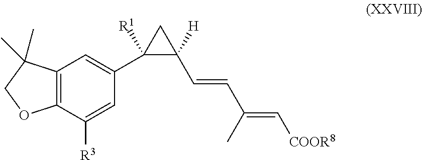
C12=C(C([R3])=CC(C3([R1])C(C=CC(=C[COOR8])C)([H])C3)=C1)OCC2(C)C
